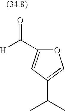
[H]C(=O)C1=CC(C(C)C)=CO1
